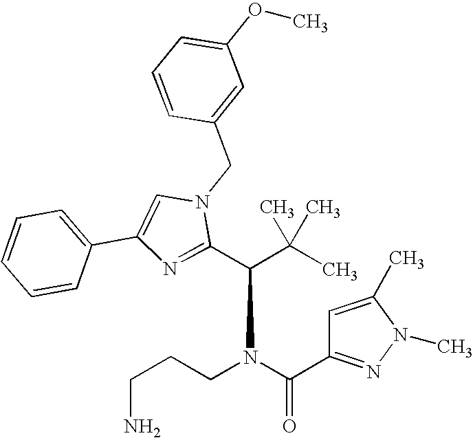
C1(C(C(C)(C)C)N(C(=O)C2=NN(C)C(C)=C2)CCCN)=NC(C2=CC=CC=C2)=CN1CC1=CC(OC)=CC=C1
